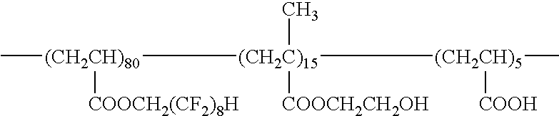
C[(CH2CH)80]([(CH2C)15]([(CH2CH)5](C)[COOH])([COOCH2CH2OH])C)[COOCH2(CF2)8H]
